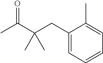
C1(CC(C(C)=O)(C)C)=CC=CC=C1C
